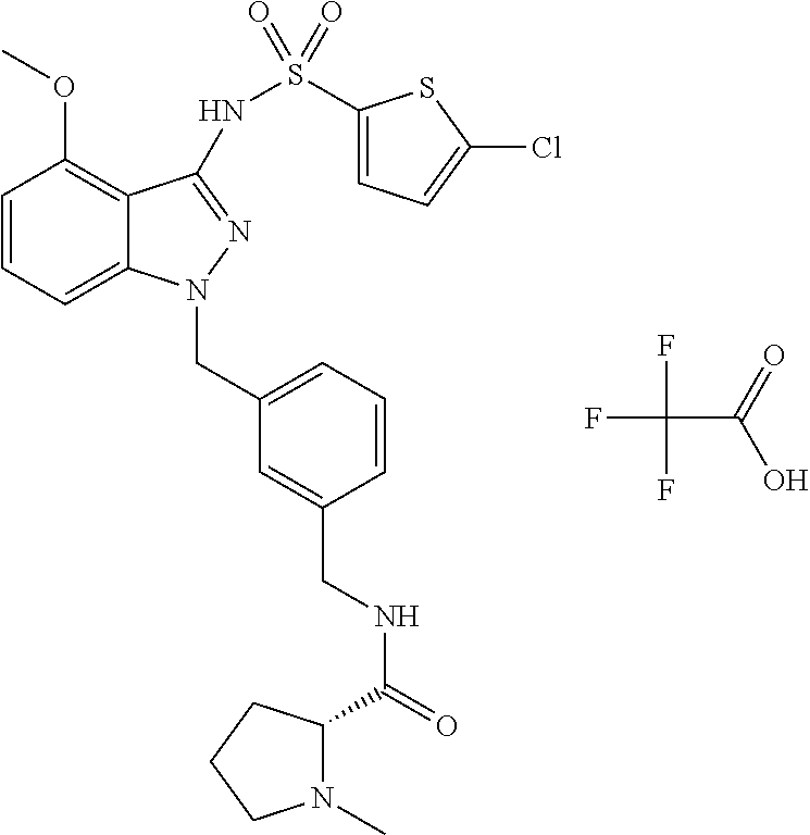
C1=CC=C2C(=C1OC)C(NS(C1=CC=C(Cl)S1)(=O)=O)=NN2CC1=CC=CC(CNC(=O)C2N(C)CCC2)=C1.FC(F)(F)C(O)=O
